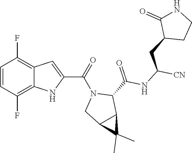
C1=CC(F)=C2C(=C1F)C=C(C(N1CC3C(C1C(NC([CN])CC1CCNC1=O)=O)C3(C)C)=O)N2
